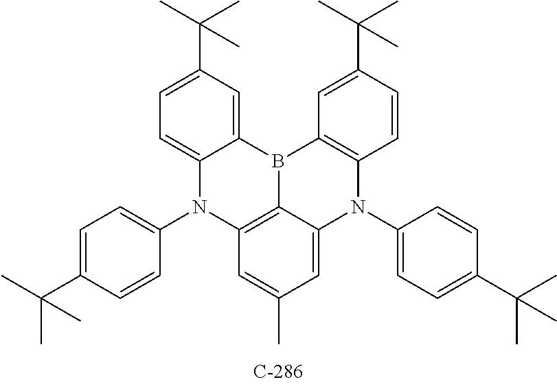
C12=CC(C(C)(C)C)=CC=C1N(C1=CC=C(C(C)(C)C)C=C1)C1=C3C(=CC(C)=C1)N(C1=CC=C(C(C)(C)C)C=C1)C1=C(C=C(C(C)(C)C)C=C1)B23
